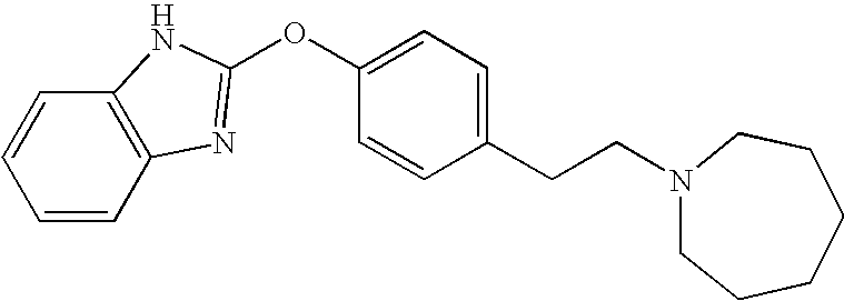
C12=C(C=CC=C1)N=C(OC1=CC=C(CCN3CCCCCC3)C=C1)N2
